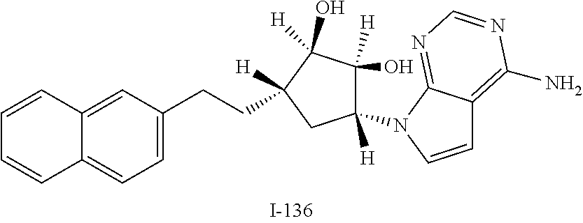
C1=C(CCC2([H])C(O)([H])C(O)([H])C([H])(N3C4=NC=NC(N)=C4C=C3)C2)C=C2C(=C1)C=CC=C2
